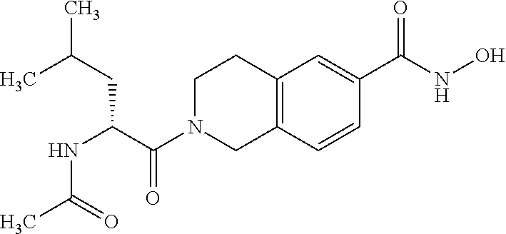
C(C(N1CC2=C(CC1)C=C(C(NO)=O)C=C2)=O)(NC(=O)C)CC(C)C
